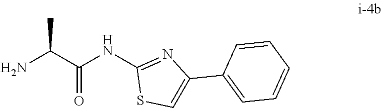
S1C(NC(C(N)C)=O)=NC(C2=CC=CC=C2)=C1
